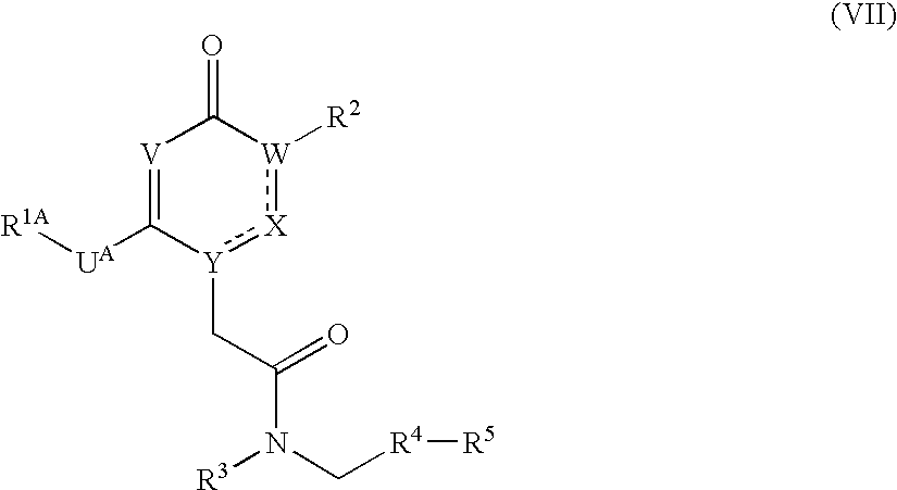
[V]1=C([UA][R1A])[Y](CC(N(C[R4][R5])[R3])=O):[X]:[W]([R2])C1=O
